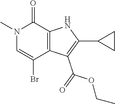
N1(C)C=C(Br)C2=C(C1=O)NC(C1CC1)=C2C(OCC)=O
